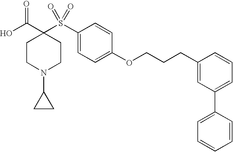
C1(S(C2(C(O)=O)CCN(C3CC3)CC2)(=O)=O)=CC=C(OCCCC2=CC(C3=CC=CC=C3)=CC=C2)C=C1
